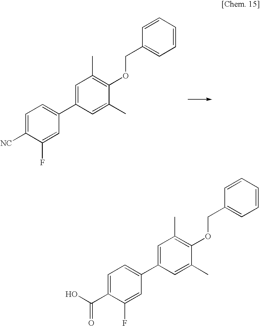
C1=C([NC])C(F)=CC(C2=CC(C)=C(OCC3=CC=CC=C3)C(C)=C2)=C1.C1=C(C(=O)O)C(F)=CC(C2=CC(C)=C(OCC3=CC=CC=C3)C(C)=C2)=C1
